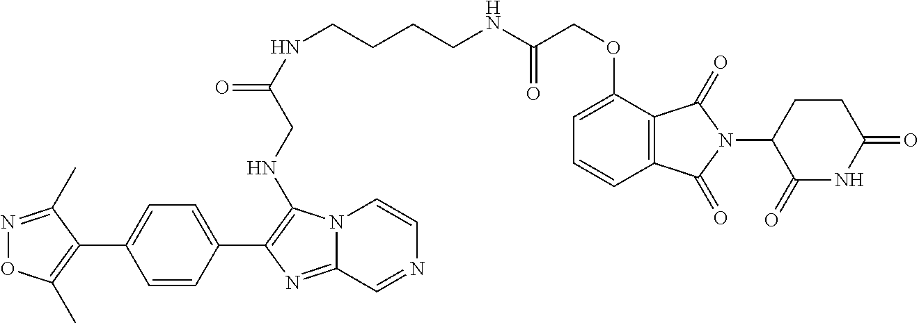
C(CCCNC(COC1=CC=CC2=C1C(=O)N(C1CCC(=O)NC1=O)C2=O)=O)NC(=O)CNC1=C(C2=CC=C(C3=C(C)ON=C3C)C=C2)N=C2N1C=CN=C2
